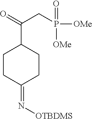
C1CC(=N[OTBDMS])CCC1C(=O)CP([OMe])([OMe])=O
